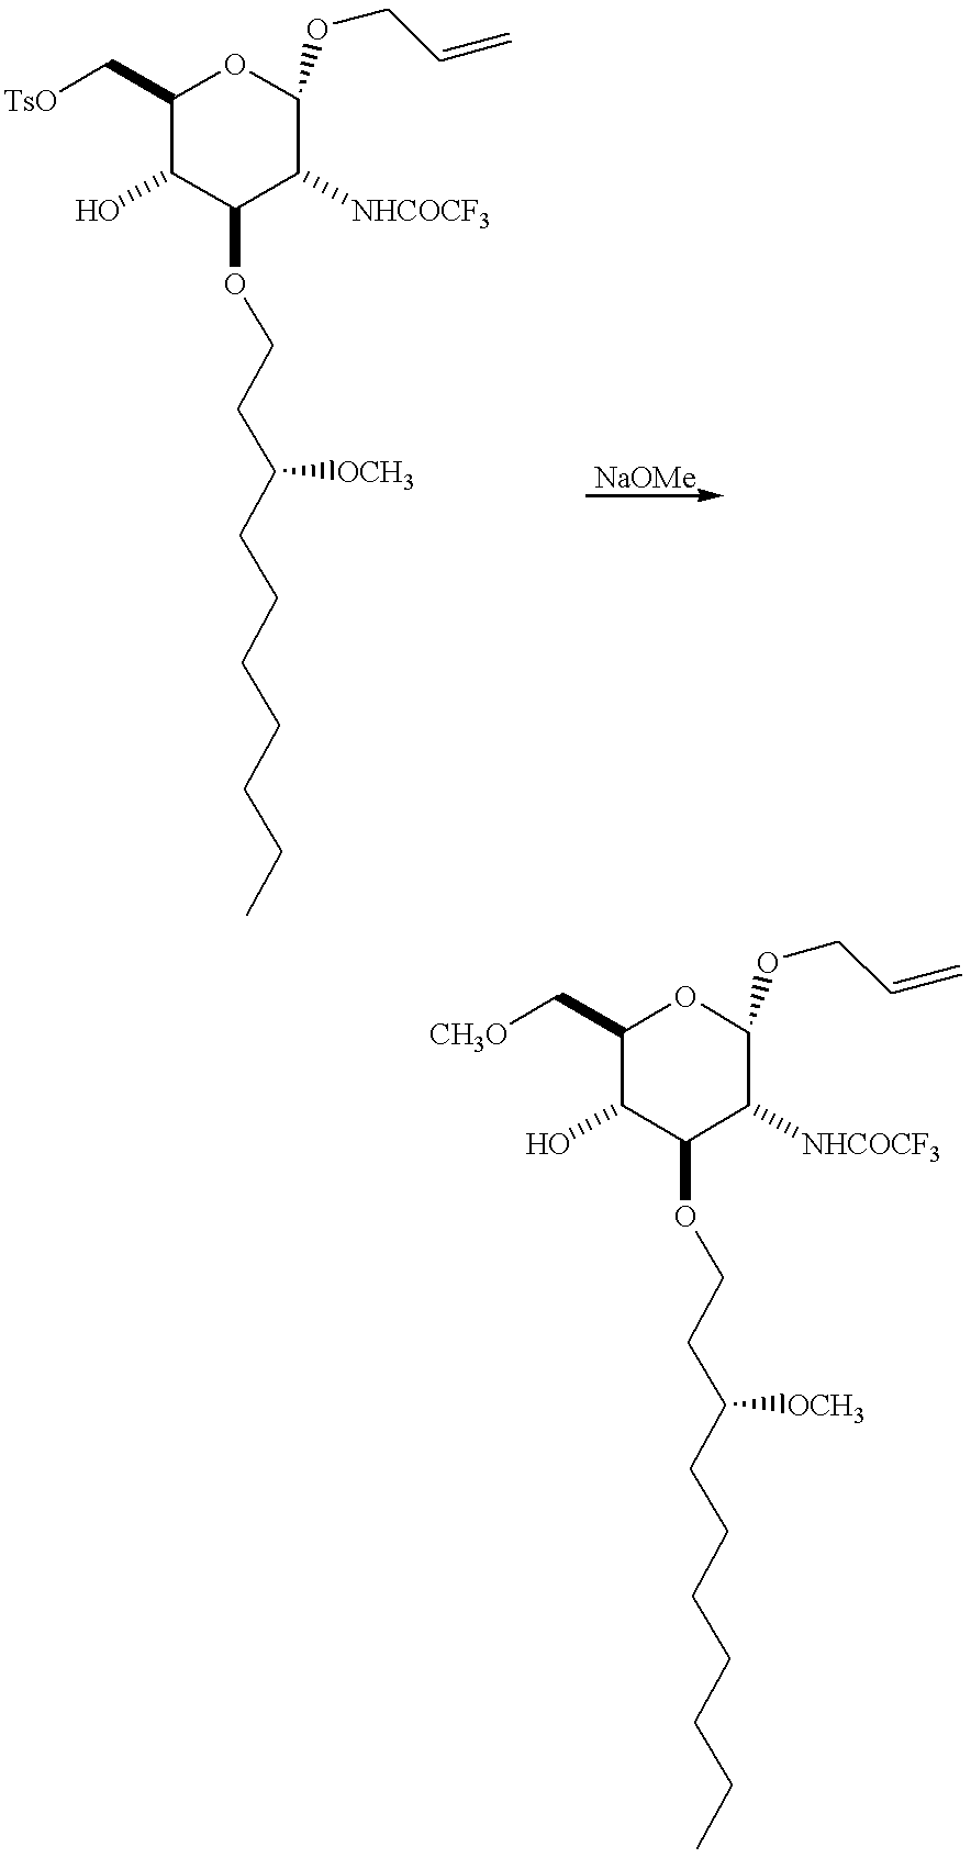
C1(C[TsO])C(O)C(OCCC(CCCCCCC)[OCH3])C([NHCOCF3])C(OCC=C)O1.C1(C[CH3O])C(O)C(OCCC(CCCCCCC)[OCH3])C([NHCOCF3])C(OCC=C)O1
